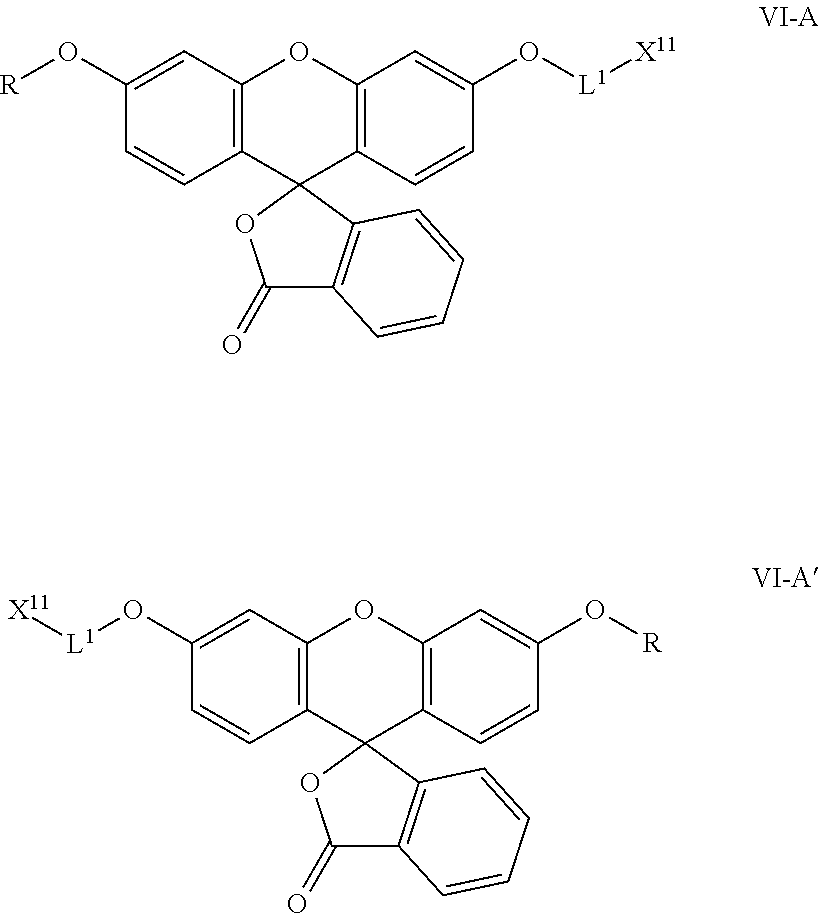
O([R])C1=CC2=C(C=C1)C1(C3=C(O2)C=C(O[L1][X11])C=C3)C2=C(C(=O)O1)C=CC=C2.O([R])C1=CC2=C(C=C1)C1(C3=C(O2)C=C(O[L1][X11])C=C3)C2=C(C(=O)O1)C=CC=C2
